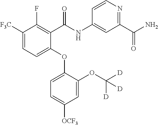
C1([F3C])=CC=C(OC2=CC=C([OCF3])C=C2OC([D])([D])[D])C(C(NC2=CC(C(N)=O)=NC=C2)=O)=C1F
